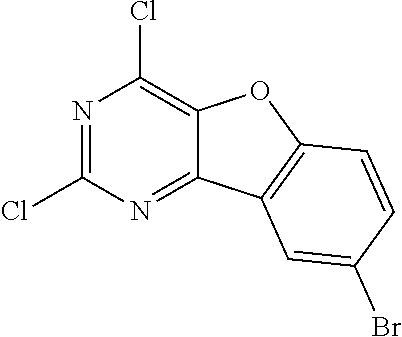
C1(Cl)=NC(Cl)=C2C(=N1)C1=C(O2)C=CC(Br)=C1
